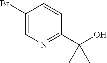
C1(Br)=CN=C(C(O)(C)C)C=C1
